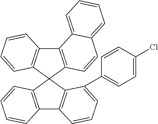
C12=C(C3(C4=C1C=CC=C4C1=CC=C(Cl)C=C1)C1=C(C4=C3C=CC=C4)C3=CC=CC=C3C=C1)C=CC=C2
